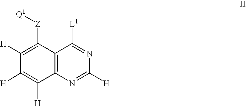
C1([H])=C([Z][Q1])C2=C(C([H])=C1[H])N=C([H])N=C2[L1]
